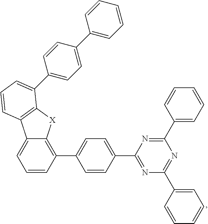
C1(C2=NC(C3=CC=CC=C3)=NC(C3=CC=CC=C3)=N2)=CC=C(C2=C3C(=CC=C2)C2=C([X]3)C(C3=CC=C(C4=CC=CC=C4)C=C3)=CC=C2)C=C1
